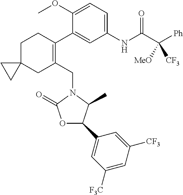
C1(OC)=CC=C(NC(C([MeO])([Ph])[CF3])=O)C=C1C1=C(CN2C(=O)OC(C3=CC([F3C])=CC([CF3])=C3)C2C)CC2(CC1)CC2
